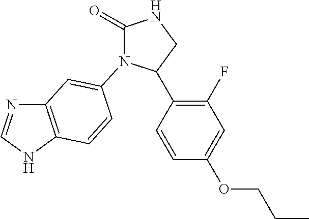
C1=CC(OCCC)=CC(F)=C1C1N(C2=CC3=C(NC=N3)C=C2)C(=O)NC1
